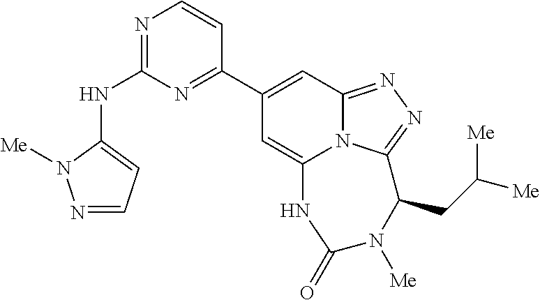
N1=C(NC2=CC=NN2[Me])N=C(C2=CC3=NN=C4N3C(=C2)NC(=O)N([Me])C4CC([Me])[Me])C=C1
